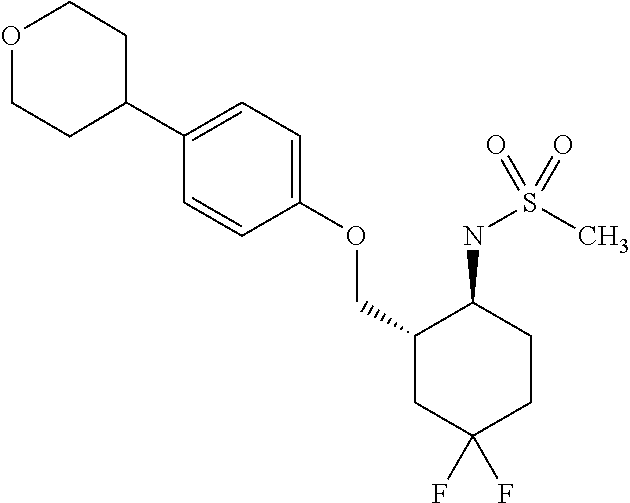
C1(C2=CC=C(OCC3CC(F)(F)CCC3NS(C)(=O)=O)C=C2)CCOCC1
